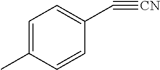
C1=C(C)C=CC(C#[CN])=C1
